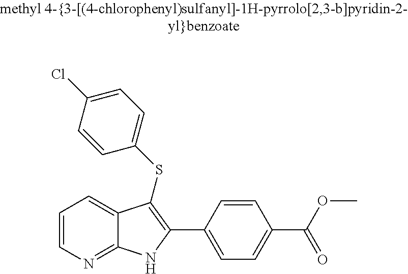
C1=CN=C2C(=C1)C(SC1=CC=C(Cl)C=C1)=C(C1=CC=C(C(OC)=O)C=C1)N2
